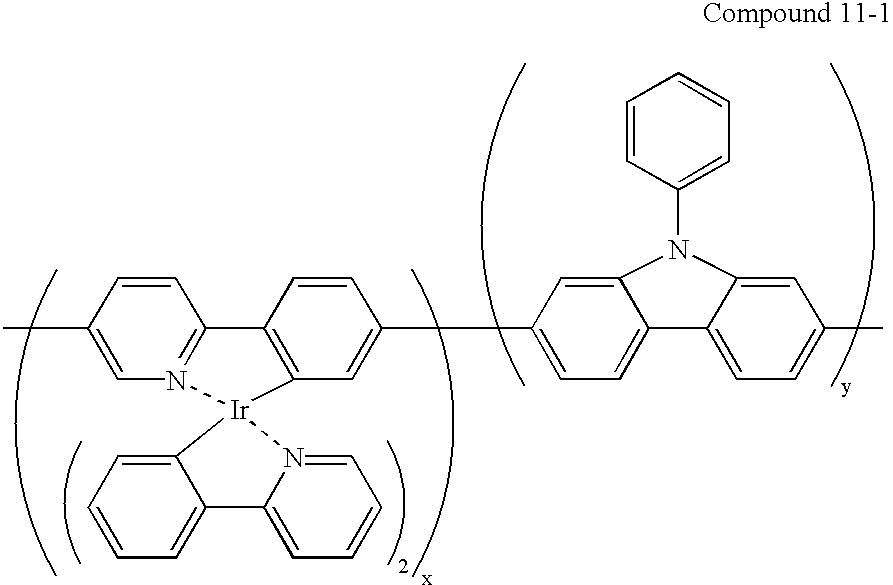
C1=CC(C)=CN2=C1C1=C(C=C(C3=CC=C4C(=C3)N(C3=CC=CC=C3)C3=CC(C)=CC=C43)C=C1)[Ir]21C2=CC=CC=C2C2=CC=CC=N21
